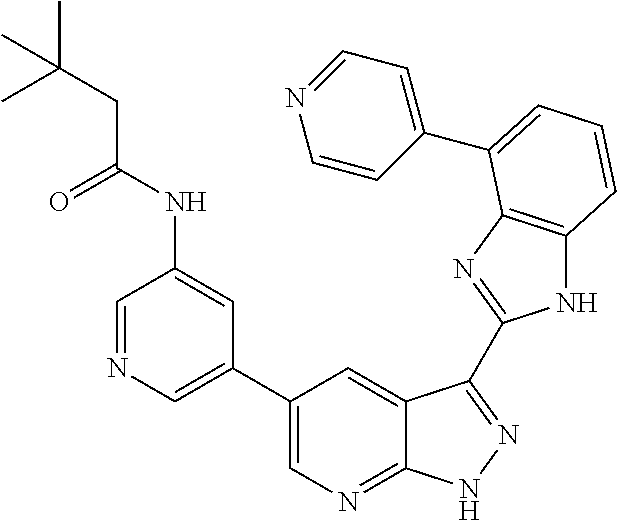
C1(C2=CN=C3C(=C2)C(C2=NC4=C(N2)C=CC=C4C2=CC=NC=C2)=NN3)=CN=CC(NC(CC(C)(C)C)=O)=C1
